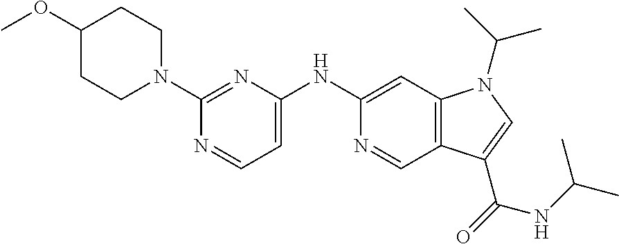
C1(N2CCC(OC)CC2)=NC(NC2=CC3=C(C=N2)C(C(NC(C)C)=O)=CN3C(C)C)=CC=N1
